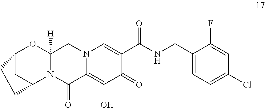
C12CC(N3C([H])(O1)CN1C(=C(O)C(=O)C(C(NCC4=CC=C(Cl)C=C4F)=O)=C1)C3=O)CC2
